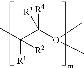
C([R1])(C(O(C)C)([R4])[R3])(C)[R2]
